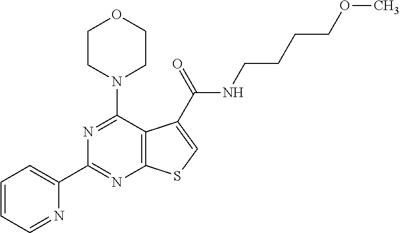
C1(C2=NC3=C(C(N4CCOCC4)=N2)C(C(NCCCCOC)=O)=CS3)=CC=CC=N1
